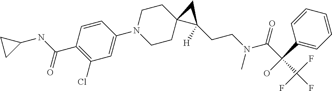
C1=CC(C(NC2CC2)=O)=C(Cl)C=C1N1CCC2(CC1)C(CCN(C(C(C(F)(F)F)(O)C1=CC=CC=C1)=O)C)([H])C2
